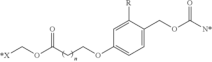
[*X]COC(CCOC1=CC=C(COC([N*])=O)C([R])=C1)=O
